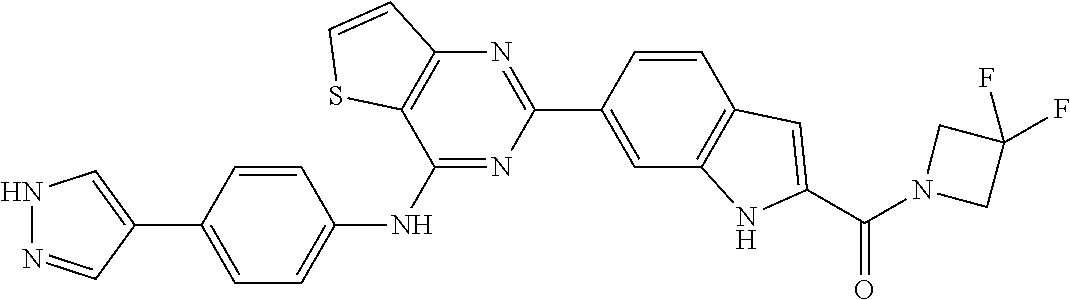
N1N=CC(C2=CC=C(NC3=NC(C4=CC5=C(C=C4)C=C(C(N4CC(F)(F)C4)=O)N5)=NC4=C3SC=C4)C=C2)=C1
